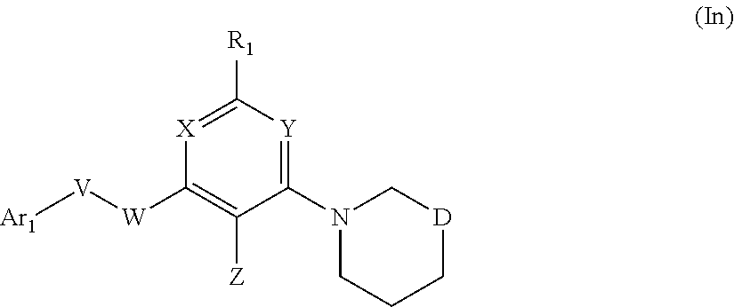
C1([W][V][Ar1])=C([Z])C(N2CCC[D]C2)=[Y]C([R1])=[X]1
